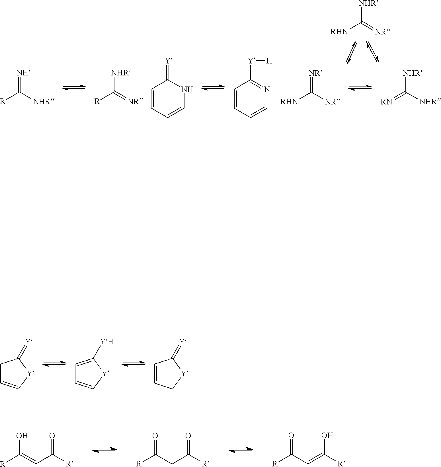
OC(=CC(=O)[R])[R].O=C([R])CC(=O)[R].C(=C(O)[R])C(=O)[R].[R]C([NHR])=[NR].[R]C(=[NH])[NHR].C1=CC(=[Y])NC=C1.C1=CN=C([Y][H])C=C1.[RHN]C([NHR])=[NR].[RHN]C(=[NR])[NR].[NHR]C([NHR])=[RN].C1C=C[Y]C1=[Y].C1=C[Y]C([YH])=C1.C1=CC(=[Y])[Y]C1
